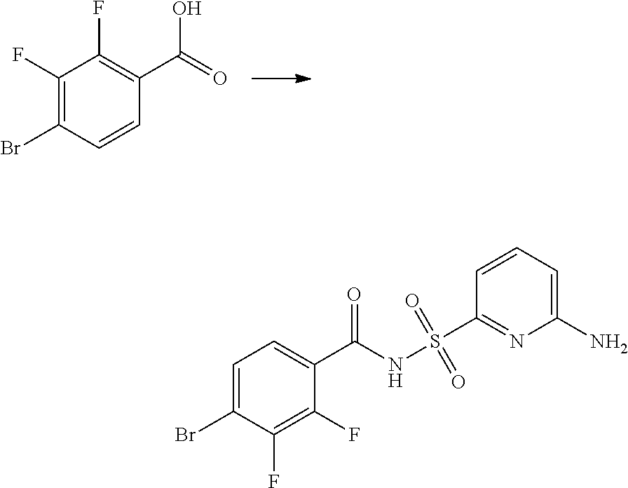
C1(F)=C(C(=O)O)C=CC(Br)=C1F.S(=O)(C1=NC(N)=CC=C1)(=O)NC(C1=CC=C(Br)C(F)=C1F)=O
